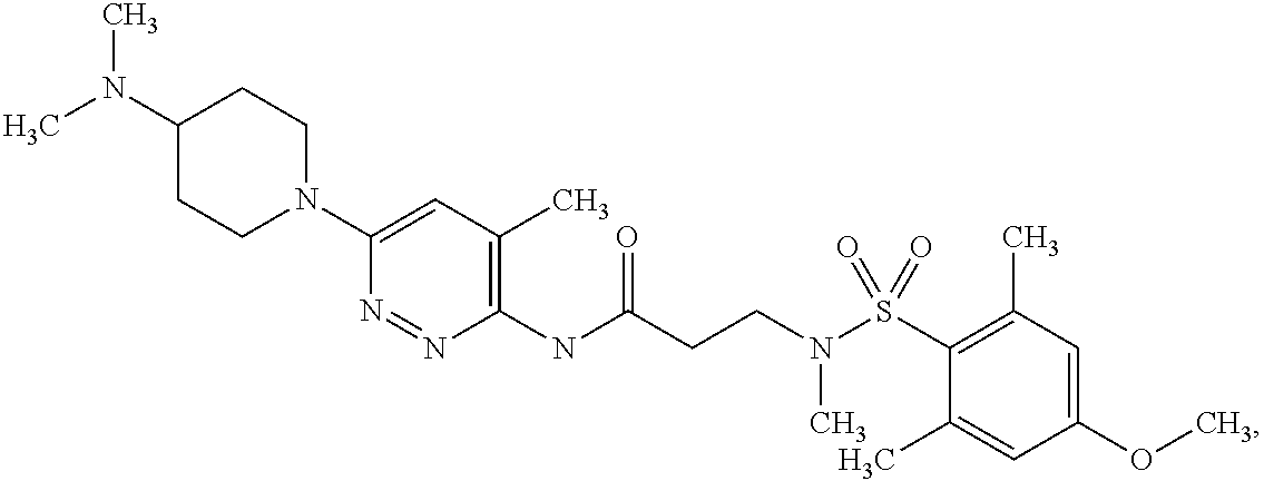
C1(NC(CCN(S(C2=C(C)C=C(OC)C=C2C)(=O)=O)C)=O)=C(C)C=C(N2CCC(N(C)C)CC2)N=N1
